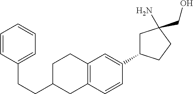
C12=C(C=CC(C3CC(N)(CO)CC3)=C1)CC(CCC1=CC=CC=C1)CC2
